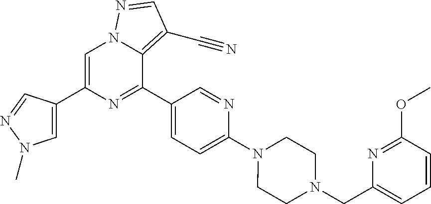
C1=C(C2=CN(C)N=C2)N=C(C2=CC=C(N3CCN(CC4=CC=CC(OC)=N4)CC3)N=C2)C2=C(C#N)C=NN12
